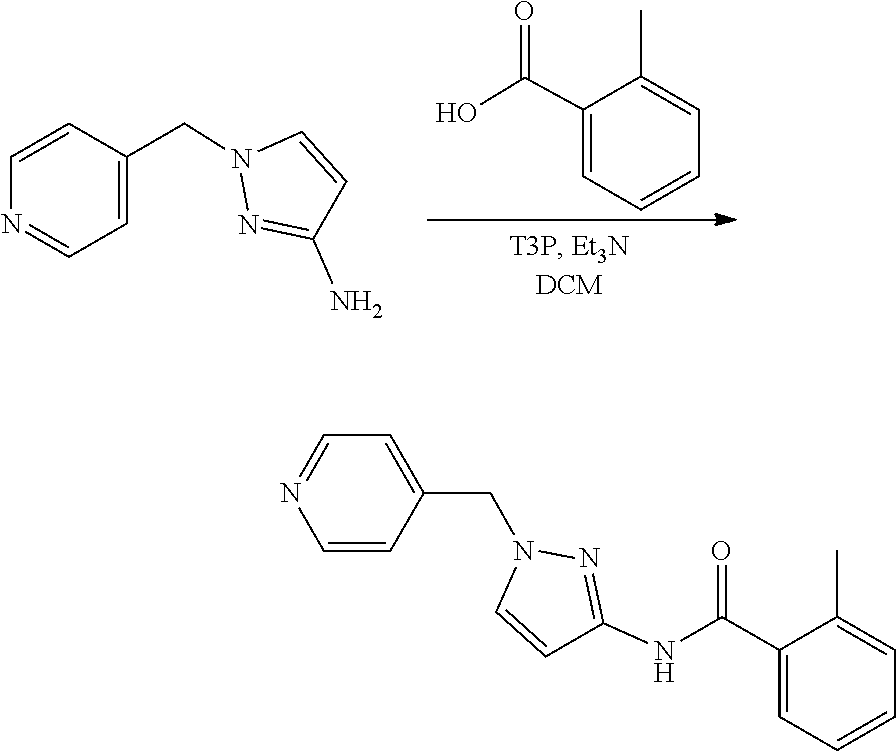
C1(C)=CC=CC=C1C(O)=O.N1(CC2=CC=NC=C2)N=C(N)C=C1.N1(CC2=CC=NC=C2)N=C(NC(=O)C2=CC=CC=C2C)C=C1
